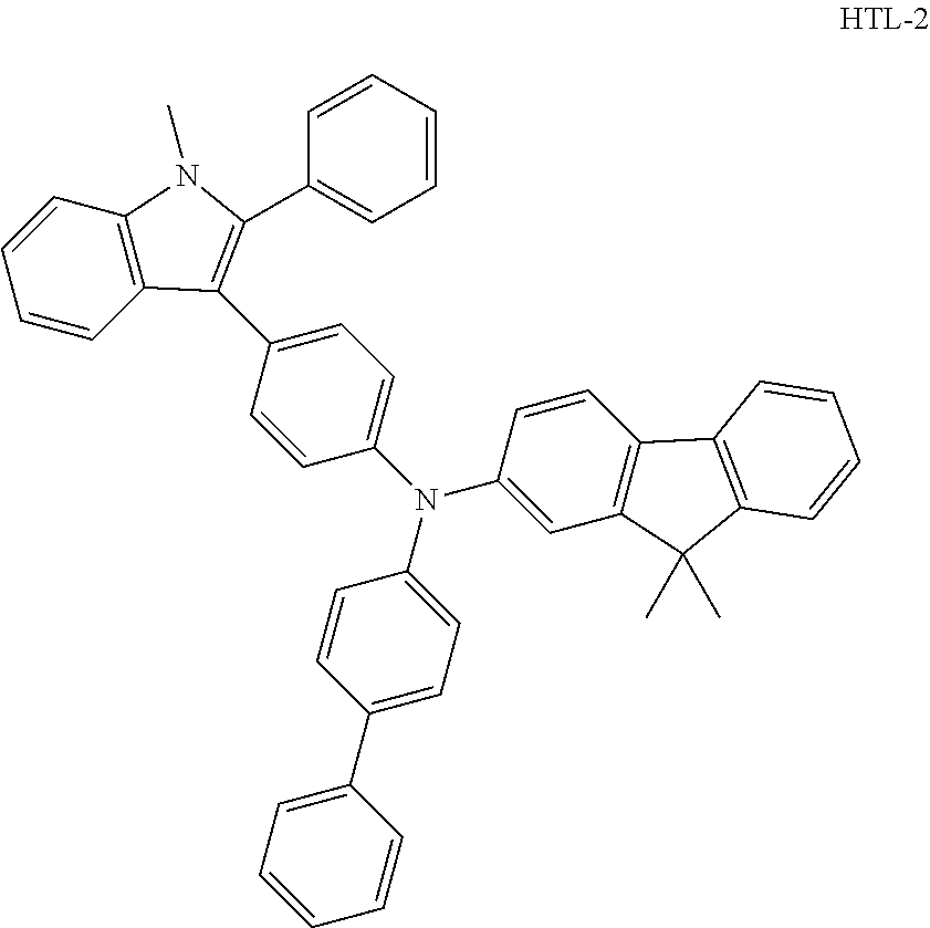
C1=CC2=C(C=C1)N(C)C(C1=CC=CC=C1)=C2C1=CC=C(N(C2=CC=C(C3=CC=CC=C3)C=C2)C2=CC3=C(C=C2)C2=C(C3(C)C)C=CC=C2)C=C1
